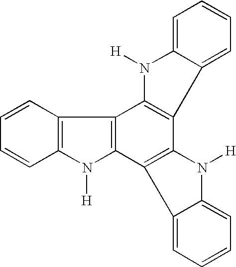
C1=CC=C2C(=C1)C1=C(N2[H])C2=C(C3=C1N([H])C1=CC=CC=C31)N([H])C1=C2C=CC=C1
